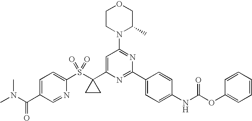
C1CN(C2=NC(C3=CC=C(NC(OC4=CC=CC=C4)=O)C=C3)=NC(C3(S(C4=CC=C(C(N(C)C)=O)C=N4)(=O)=O)CC3)=C2)C(C)CO1
